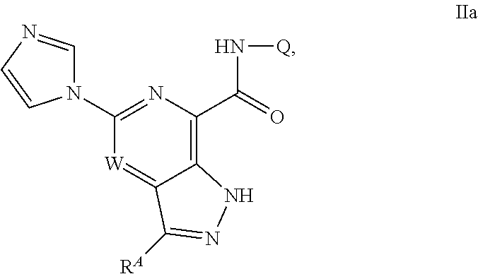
C1(N2C=NC=C2)=NC(C(=O)N[Q])=C2C(=[W]1)C([RA])=NN2
